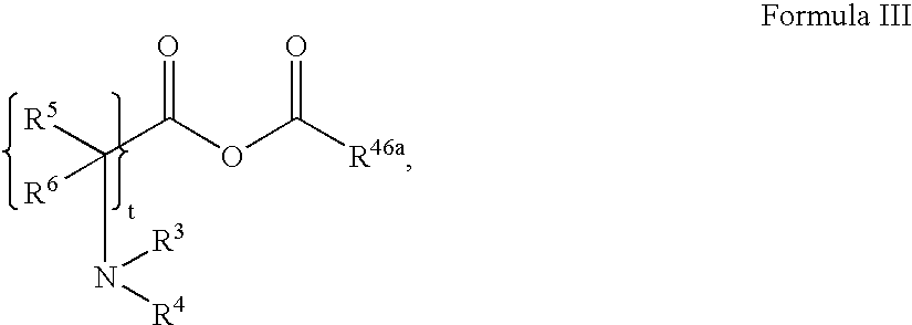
[R5]C(C(OC([R46a])=O)=O)(N([R4])[R3])[R6]
